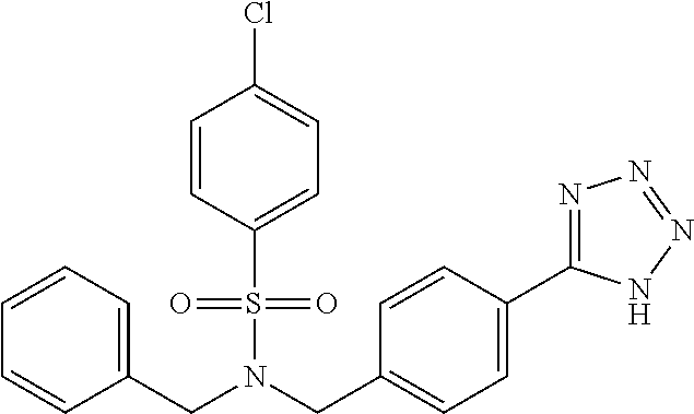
C(N(S(=O)(=O)C1=CC=C(Cl)C=C1)CC1=CC=C(C2=NN=NN2)C=C1)C1=CC=CC=C1
